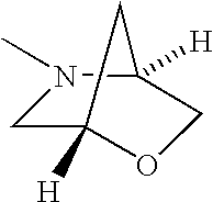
C1C2([H])OCC([H])(N1C)C2
